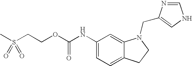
C1(NC(OCCS(C)(=O)=O)=O)=CC=C2C(=C1)N(CC1=CNC=N1)CC2
